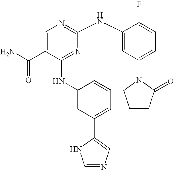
C1=C(C(N)=O)C(NC2=CC(C3=CN=CN3)=CC=C2)=NC(NC2=CC(N3CCCC3=O)=CC=C2F)=N1
